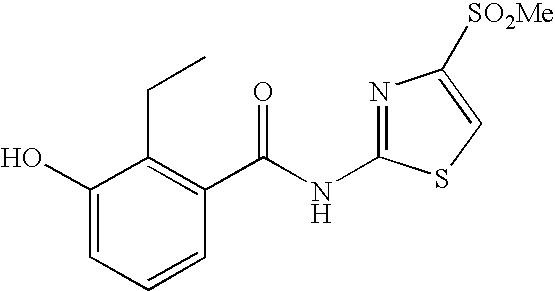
C1(O)=CC=CC(C(NC2=NC([SO2Me])=CS2)=O)=C1CC
